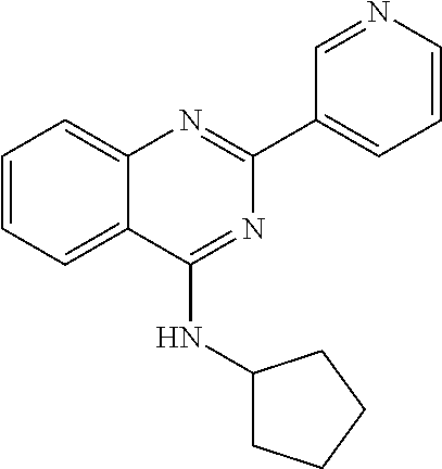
C1=CC=C2C(=C1)N=C(C1=CC=CN=C1)N=C2NC1CCCC1
